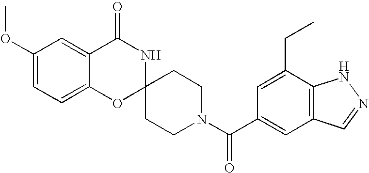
C1(OC)=CC=C2C(=C1)C(=O)NC1(O2)CCN(C(=O)C2=CC3=C(C(CC)=C2)NN=C3)CC1
